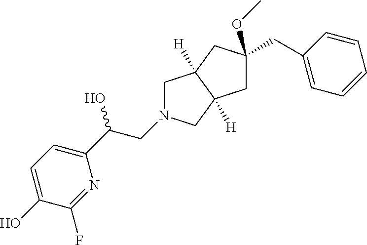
C1N(CC(C2=CC=C(O)C(F)=N2)O)CC2([H])C1([H])CC(OC)(CC1=CC=CC=C1)C2
